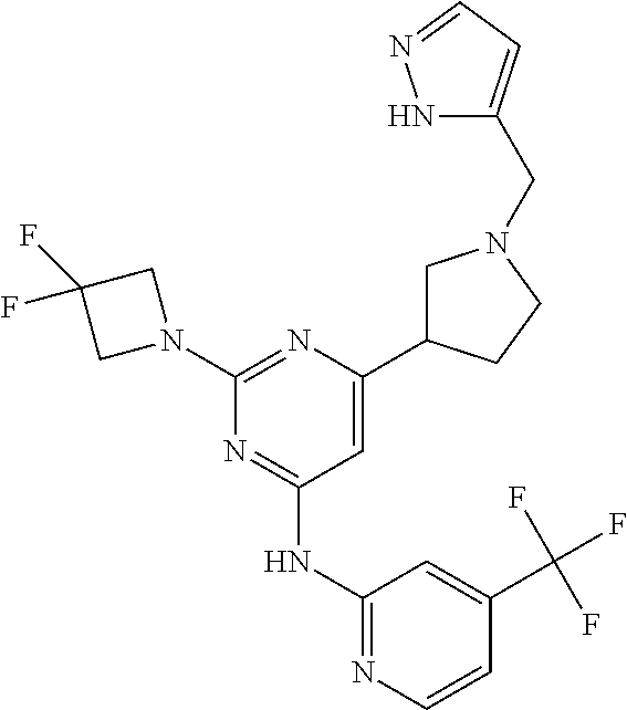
N1=C(NC2=NC=CC(C(F)(F)F)=C2)C=C(C2CN(CC3=CC=NN3)CC2)N=C1N1CC(F)(F)C1
